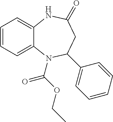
C12=CC=CC=C1N(C(OCC)=O)C(C1=CC=CC=C1)CC(=O)N2
